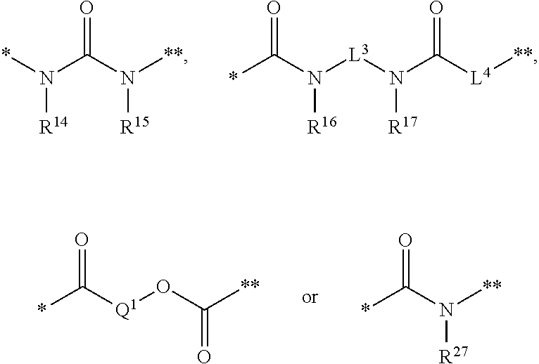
*N(C(N([**])[R15])=O)[R14].C(N([L3]N(C([L4][**])=O)[R17])[R16])(*)=O.*C([Q1]OC([**])=O)=O.*C(N([**])[R27])=O
